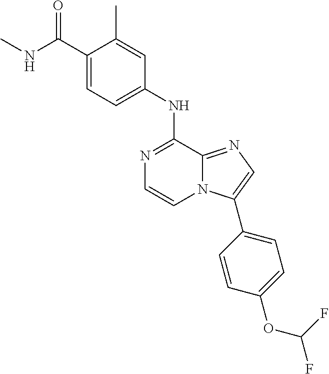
C1(NC2=NC=CN3C2=NC=C3C2=CC=C(OC(F)F)C=C2)=CC=C(C(NC)=O)C(C)=C1
